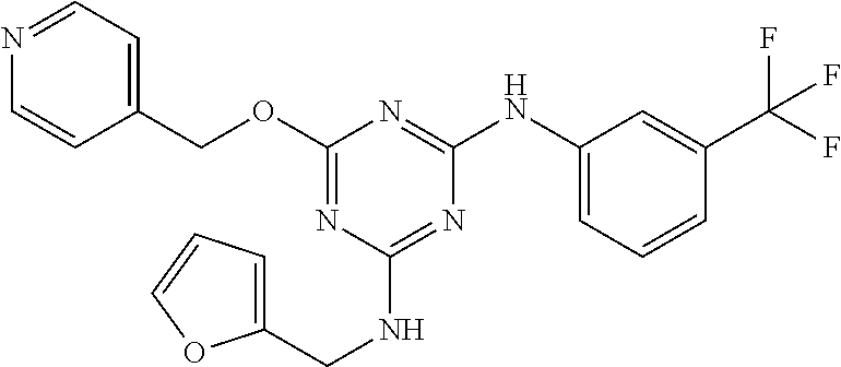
C1(OCC2=CC=NC=C2)=NC(NCC2=CC=CO2)=NC(NC2=CC=CC(C(F)(F)F)=C2)=N1
